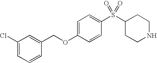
C1(S(C2=CC=C(OCC3=CC(Cl)=CC=C3)C=C2)(=O)=O)CCNCC1
